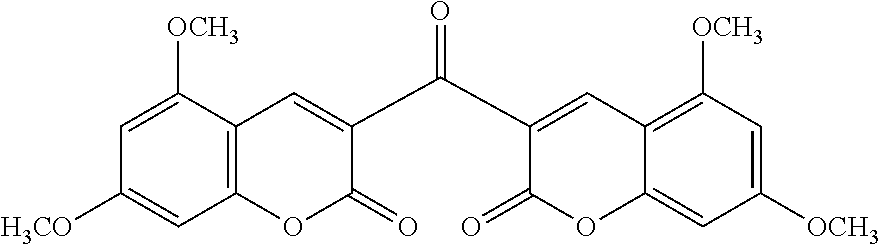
C1(C(C2=CC3=C([OCH3])C=C([OCH3])C=C3OC2=O)=O)=CC2=C(OC1=O)C=C([H3CO])C=C2[OCH3]
